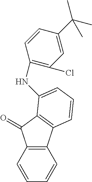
C12=C(C=CC=C1)C(=O)C1=C2C=CC=C1NC1=C(Cl)C=C(C(C)(C)C)C=C1
